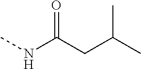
CNC(CC(C)C)=O
